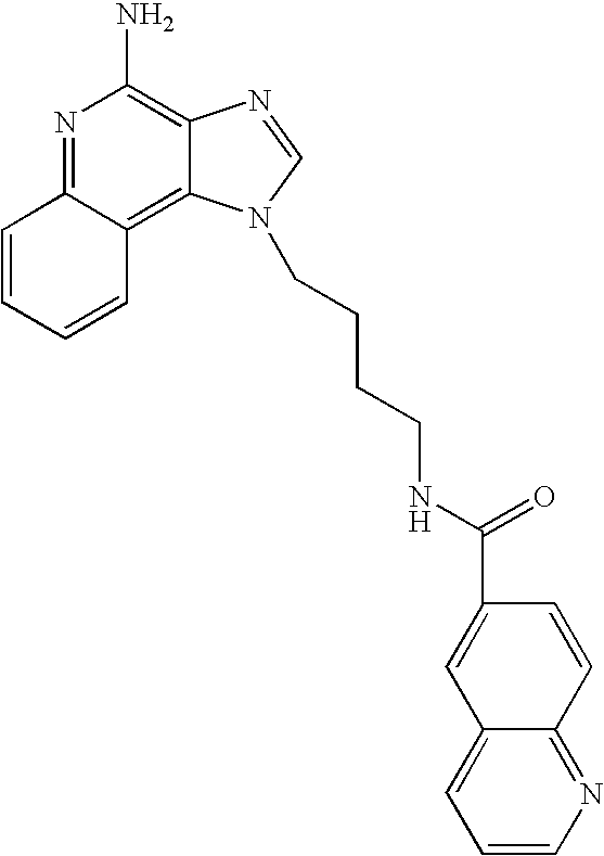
N1=C2C(=C3C(=C1N)N=CN3CCCCNC(=O)C1=CC3=CC=CN=C3C=C1)C=CC=C2
